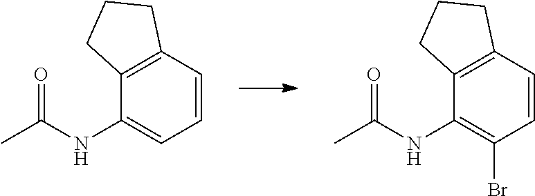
C1=CC2=C(C(NC(C)=O)=C1)CCC2.C1=CC2=C(C(NC(C)=O)=C1Br)CCC2
